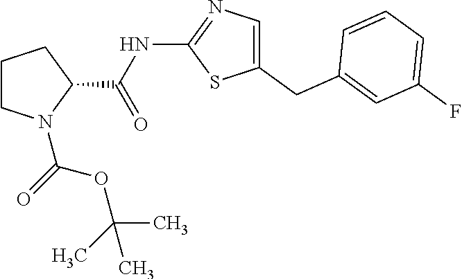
C1(CC2=CC(F)=CC=C2)=CN=C(NC(=O)C2CCCN2C(=O)OC(C)(C)C)S1
